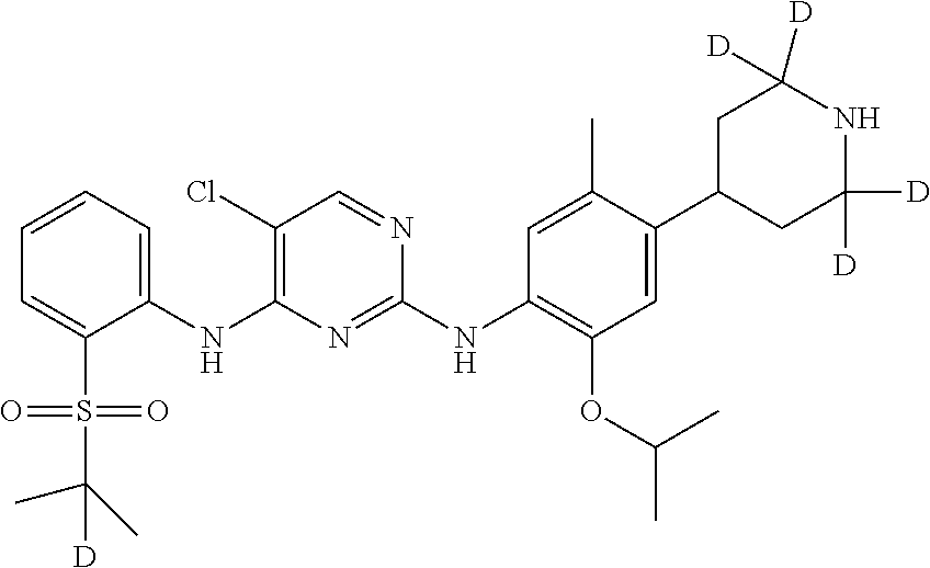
C1=CC=C(S(C(C)(C)[D])(=O)=O)C(NC2=C(Cl)C=NC(NC3=C(OC(C)C)C=C(C4CC([D])([D])NC([D])([D])C4)C(C)=C3)=N2)=C1
